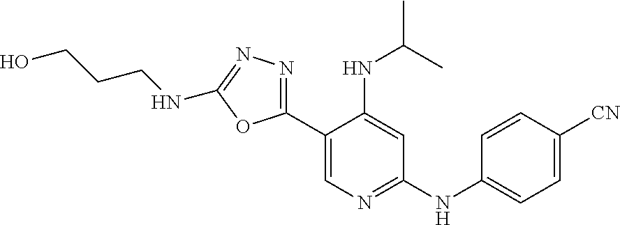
C1(C2=CN=C(NC3=CC=C([CN])C=C3)C=C2NC(C)C)=NN=C(NCCCO)O1
